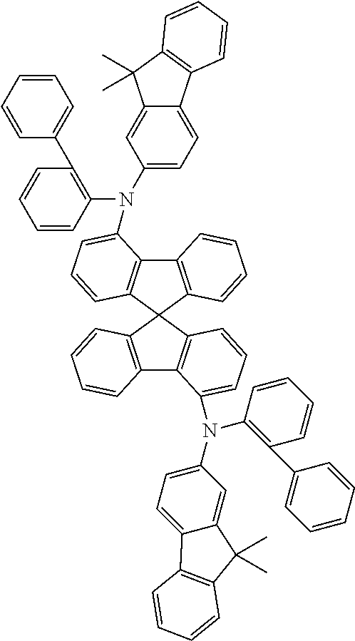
C12=C(C3(C4=C1C(N(C1=C(C5=CC=CC=C5)C=CC=C1)C1=CC=C5C(=C1)C(C)(C)C1=C5C=CC=C1)=CC=C4)C1=C(C4=C3C=CC=C4N(C3=CC=C4C(=C3)C(C)(C)C3=C4C=CC=C3)C3=C(C4=CC=CC=C4)C=CC=C3)C=CC=C1)C=CC=C2
